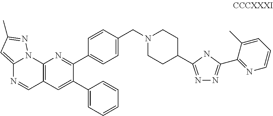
N1=C(C2CCN(CC3=CC=C(C4=NC5=C(C=C4C4=CC=CC=C4)C=NC4=CC(C)=NN54)C=C3)CC2)NC(C2=NC=CC=C2C)=N1
